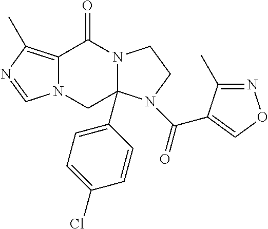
C12=C(C)N=CN1CC1(C3=CC=C(Cl)C=C3)N(C2=O)CCN1C(=O)C1=CON=C1C
